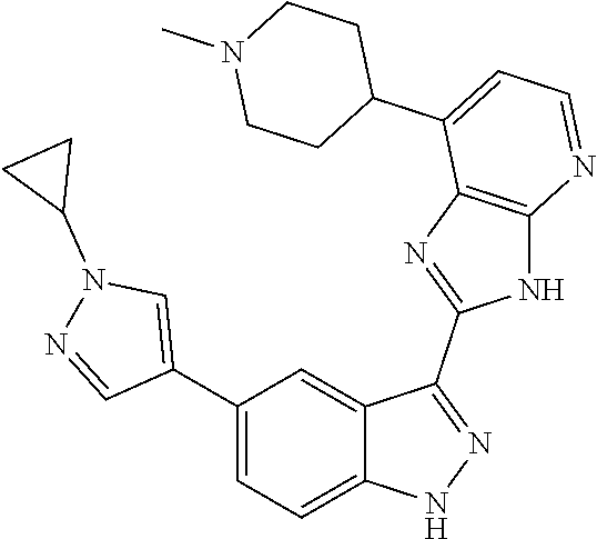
C1(C2=CC=C3C(=C2)C(C2=NC4=C(N2)N=CC=C4C2CCN(C)CC2)=NN3)=CN(C2CC2)N=C1
